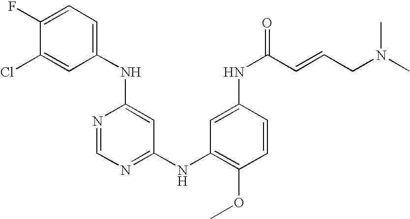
C1(NC2=CC=C(F)C(Cl)=C2)=CC(NC2=C(OC)C=CC(NC(C=CCN(C)C)=O)=C2)=NC=N1
